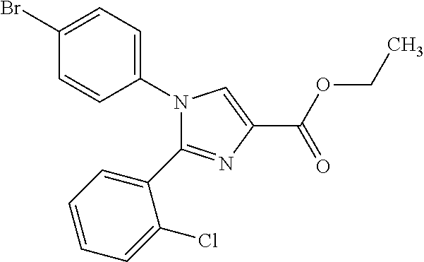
C1(N2C(C3=CC=CC=C3Cl)=NC(C(OCC)=O)=C2)=CC=C(Br)C=C1
